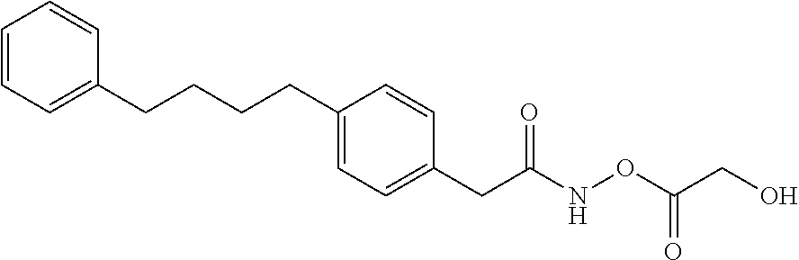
C1=CC=C(CCCCC2=CC=C(CC(NOC(CO)=O)=O)C=C2)C=C1
